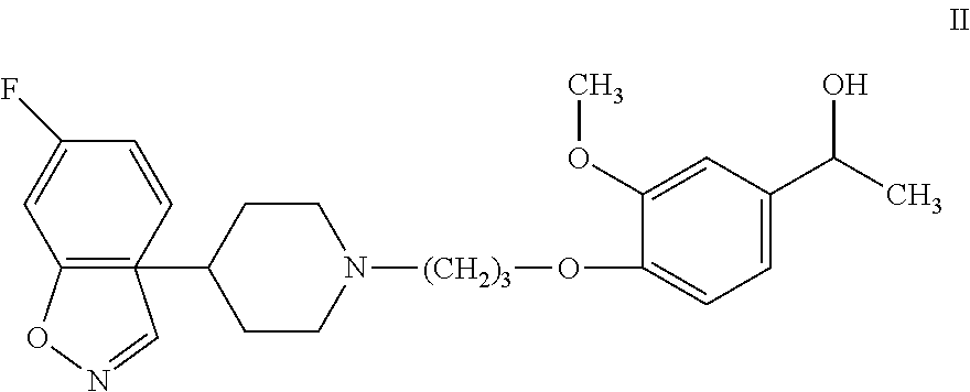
C12=C(C3CCN([(CH2)3]OC4=CC=C(C(C)O)C=C4OC)CC3)(C=CC(F)=C1)C=NO2
